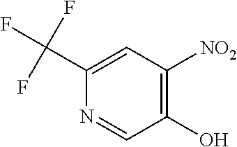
C1(C(F)(F)F)=CC([NO2])=C(O)C=N1
